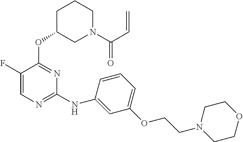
N(C1=NC=C(F)C(OC2CN(C(C=C)=O)CCC2)=N1)C1=CC(OCCN2CCOCC2)=CC=C1
